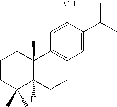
C1=C(O)C(C(C)C)=CC2=C1C1(C)C([H])(CC2)C(C)(C)CCC1
